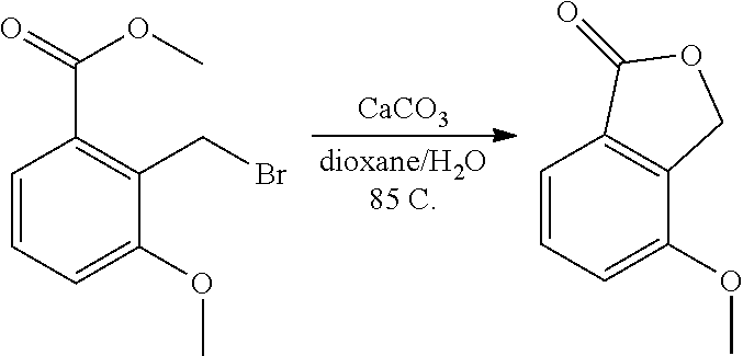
C1=C(OC)C2=C(C=C1)C(=O)OC2.C1=C(OC)C(CBr)=C(C(=O)OC)C=C1.[CaCO3]
